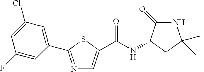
N1=C(C2=CC(Cl)=CC(F)=C2)SC(C(NC2C(=O)NC(C)(C)C2)=O)=C1
